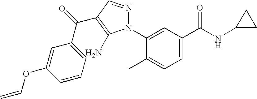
C1=C(N2N=CC(C(=O)C3=CC=CC(OC=C)=C3)=C2N)C(C)=CC=C1C(NC1CC1)=O
